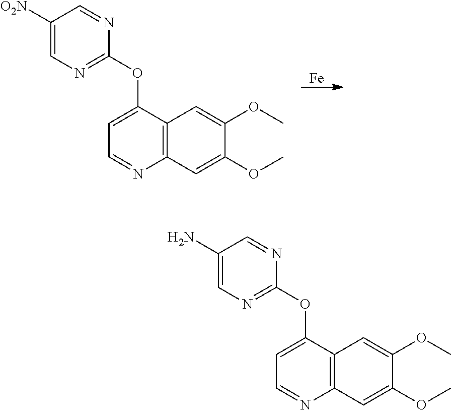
C1([O2N])=CN=C(OC2=CC=NC3=C2C=C(OC)C(OC)=C3)N=C1.[Fe].C1(N)=CN=C(OC2=CC=NC3=C2C=C(OC)C(OC)=C3)N=C1
